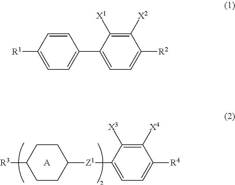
C1([Z1]C2=CC=C([R4])C([X4])=C2[X3])CCC([R3])CC1.[A].C1(C2=CC=C([R2])C([X2])=C2[X1])=CC=C([R1])C=C1
